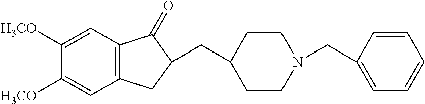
C12=C(C=C([H3CO])C([H3CO])=C1)C(=O)C(CC1CCN(CC3=CC=CC=C3)CC1)C2
